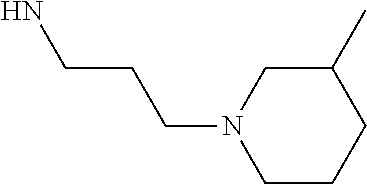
NCCCN1CCCC(C)C1
